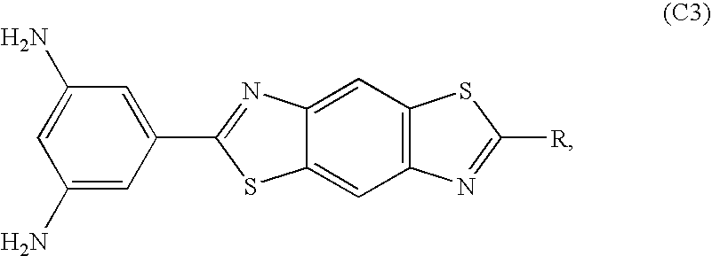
C1(N)=CC(N)=CC(C2=NC3=CC4=C(C=C3S2)N=C([R])S4)=C1
